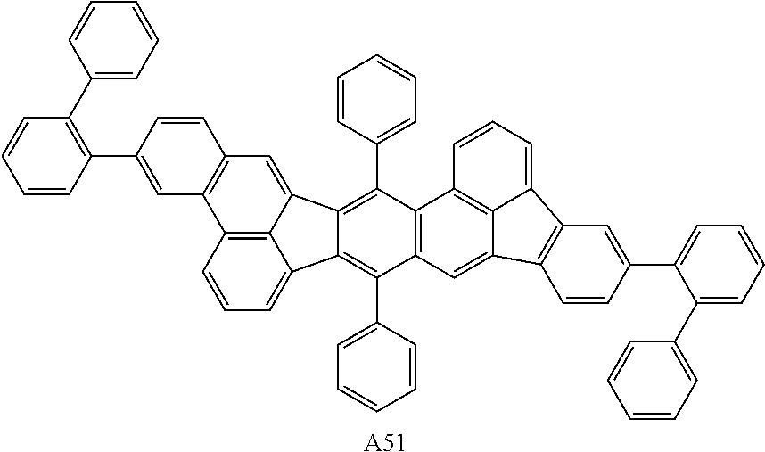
C12=C3C(=CC=C1)C1=C(C4=CC=CC=C4)C4=C(C(C5=CC=CC=C5)=C1C3=CC1=C2C=C(C2=C(C3=CC=CC=C3)C=CC=C2)C=C1)C1=C2C(=C4)C3=C(C2=CC=C1)C=C(C1=CC=CC=C1C1=CC=CC=C1)C=C3.[A51]
